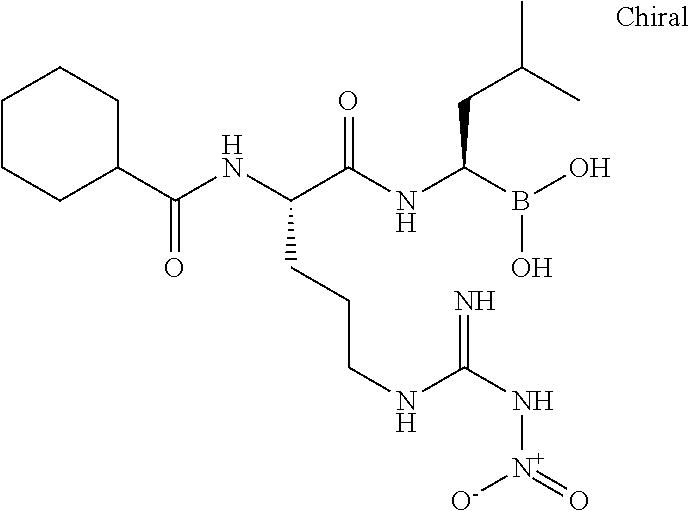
C1(C(NC(C(NC(B(O)O)CC(C)C)=O)CCCNC(N[N+](=O)[O-])=N)=O)CCCCC1
